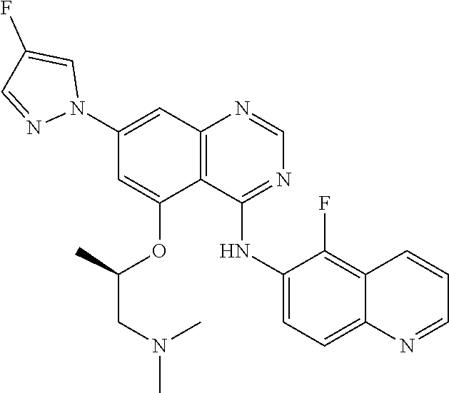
C1=NC2=C(C(OC(C)CN(C)C)=CC(N3C=C(F)C=N3)=C2)C(NC2=CC=C3C(=C2F)C=CC=N3)=N1
